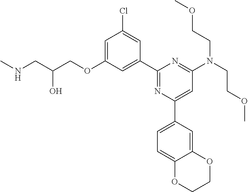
N(CC(COC1=CC(Cl)=CC(C2=NC(C3=CC=C4C(=C3)OCCO4)=CC(N(CCOC)CCOC)=N2)=C1)O)C
